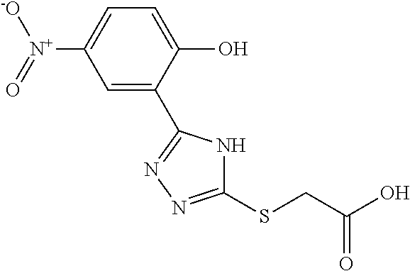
N1=C(C2=CC([N+]([-O])=O)=CC=C2O)NC(SCC(O)=O)=N1
